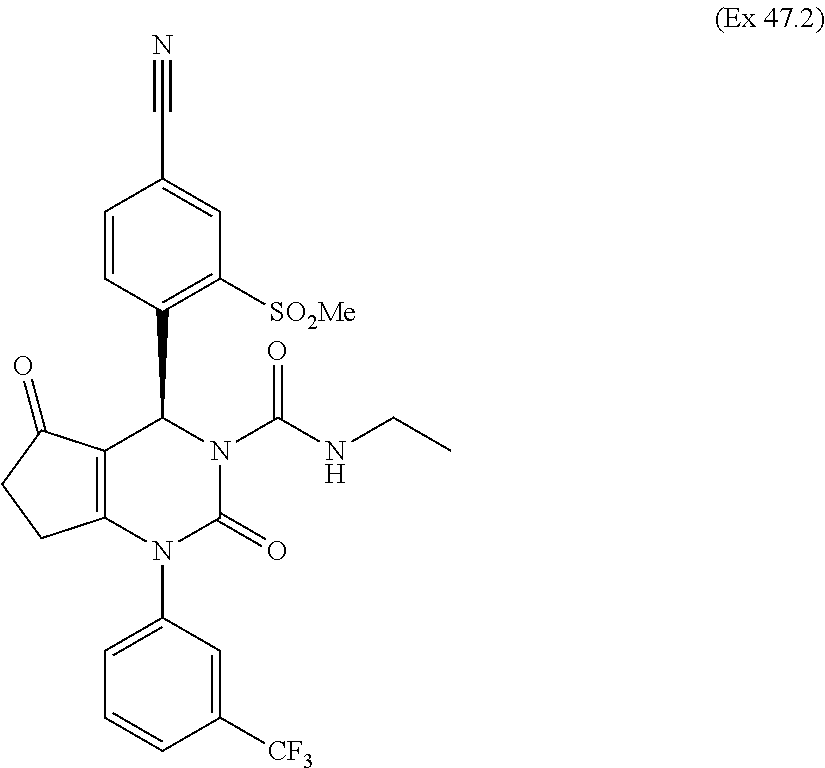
C12=C(C(=O)CC1)C(C1=C([SO2Me])C=C(C#N)C=C1)N(C(NCC)=O)C(=O)N2C1=CC=CC([CF3])=C1
